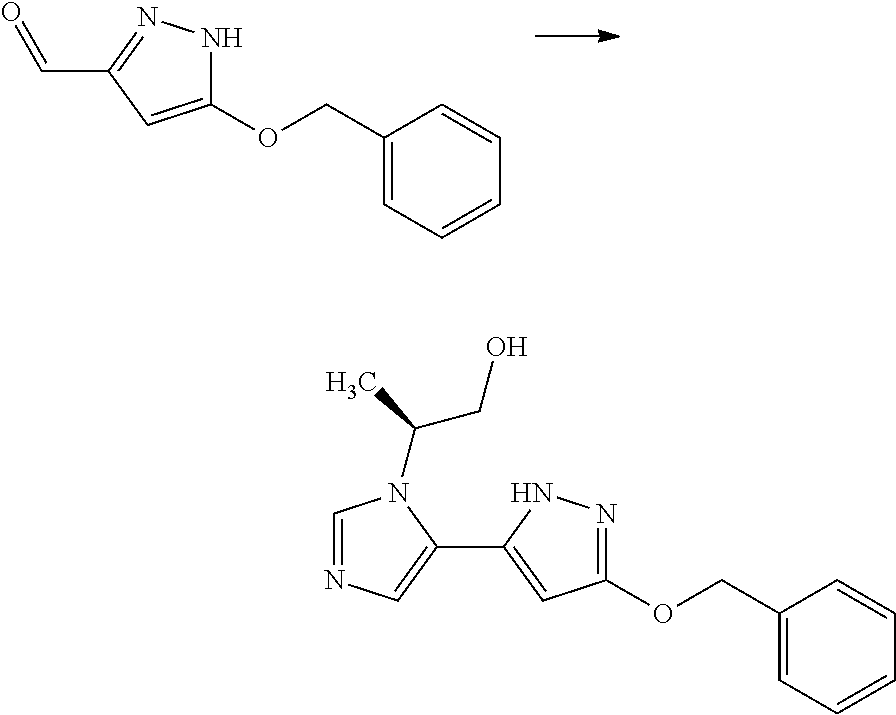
C1(C=O)=NNC(OCC2=CC=CC=C2)=C1.C1(C2=CN=CN2C(C)CO)=CC(OCC2=CC=CC=C2)=NN1
